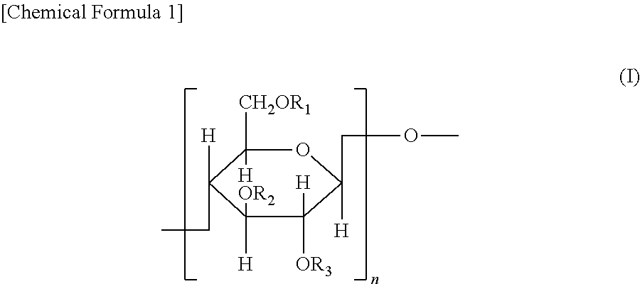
C1([H])(CC)C([H])([OR2])C([H])([OR3])C(COC)([H])OC1([CH2OR1])[H]
